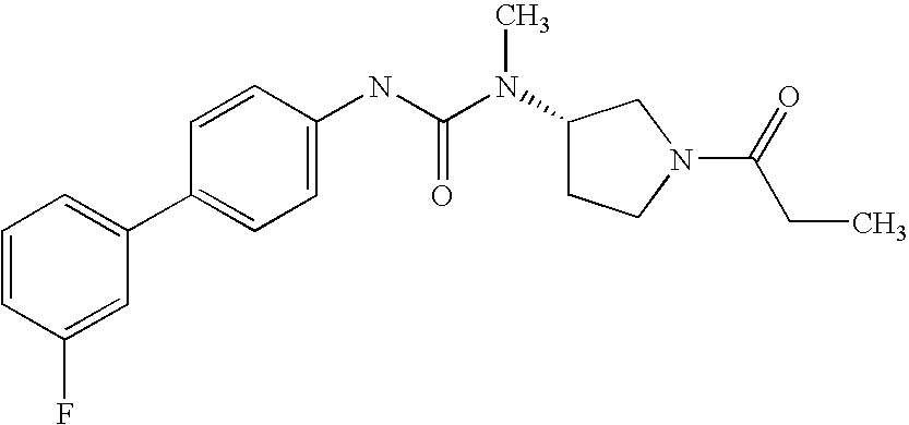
C1=CC(F)=CC(C2=CC=C(NC(N(C3CCN(C(=O)CC)C3)C)=O)C=C2)=C1
